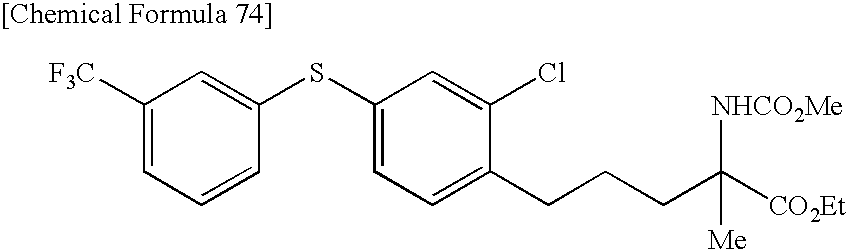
C1([F3C])=CC=CC(SC2=CC=C(CCCC([CO2Et])([NHCO2Me])[Me])C(Cl)=C2)=C1
